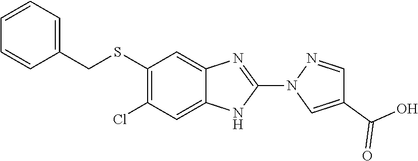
S(C1=C(Cl)C=C2C(=C1)N=C(N1C=C(C(O)=O)C=N1)N2)CC1=CC=CC=C1
